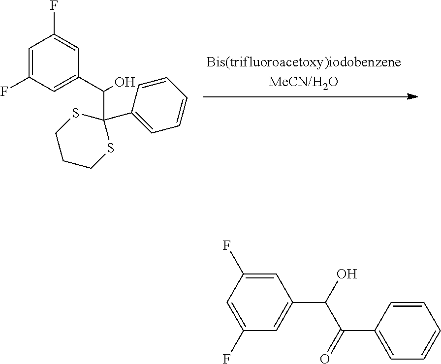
C1=C(F)C=C(C(C2(C3=CC=CC=C3)SCCCS2)O)C=C1F.C1=C(F)C=C(F)C=C1C(C(C1=CC=CC=C1)=O)O
